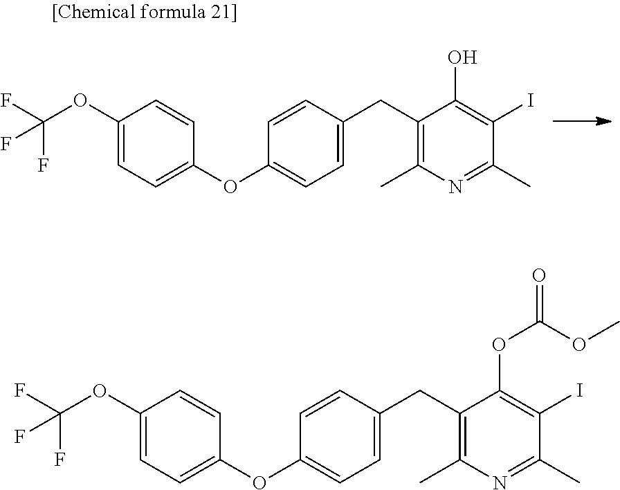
C1(OC(F)(F)F)=CC=C(OC2=CC=C(CC3=C(C)N=C(C)C(I)=C3OC(OC)=O)C=C2)C=C1.C1(OC(F)(F)F)=CC=C(OC2=CC=C(CC3=C(C)N=C(C)C(I)=C3O)C=C2)C=C1
